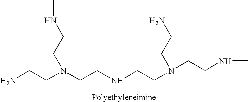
NCCN(CCNCCN(CCNC)CCN)CCNC
